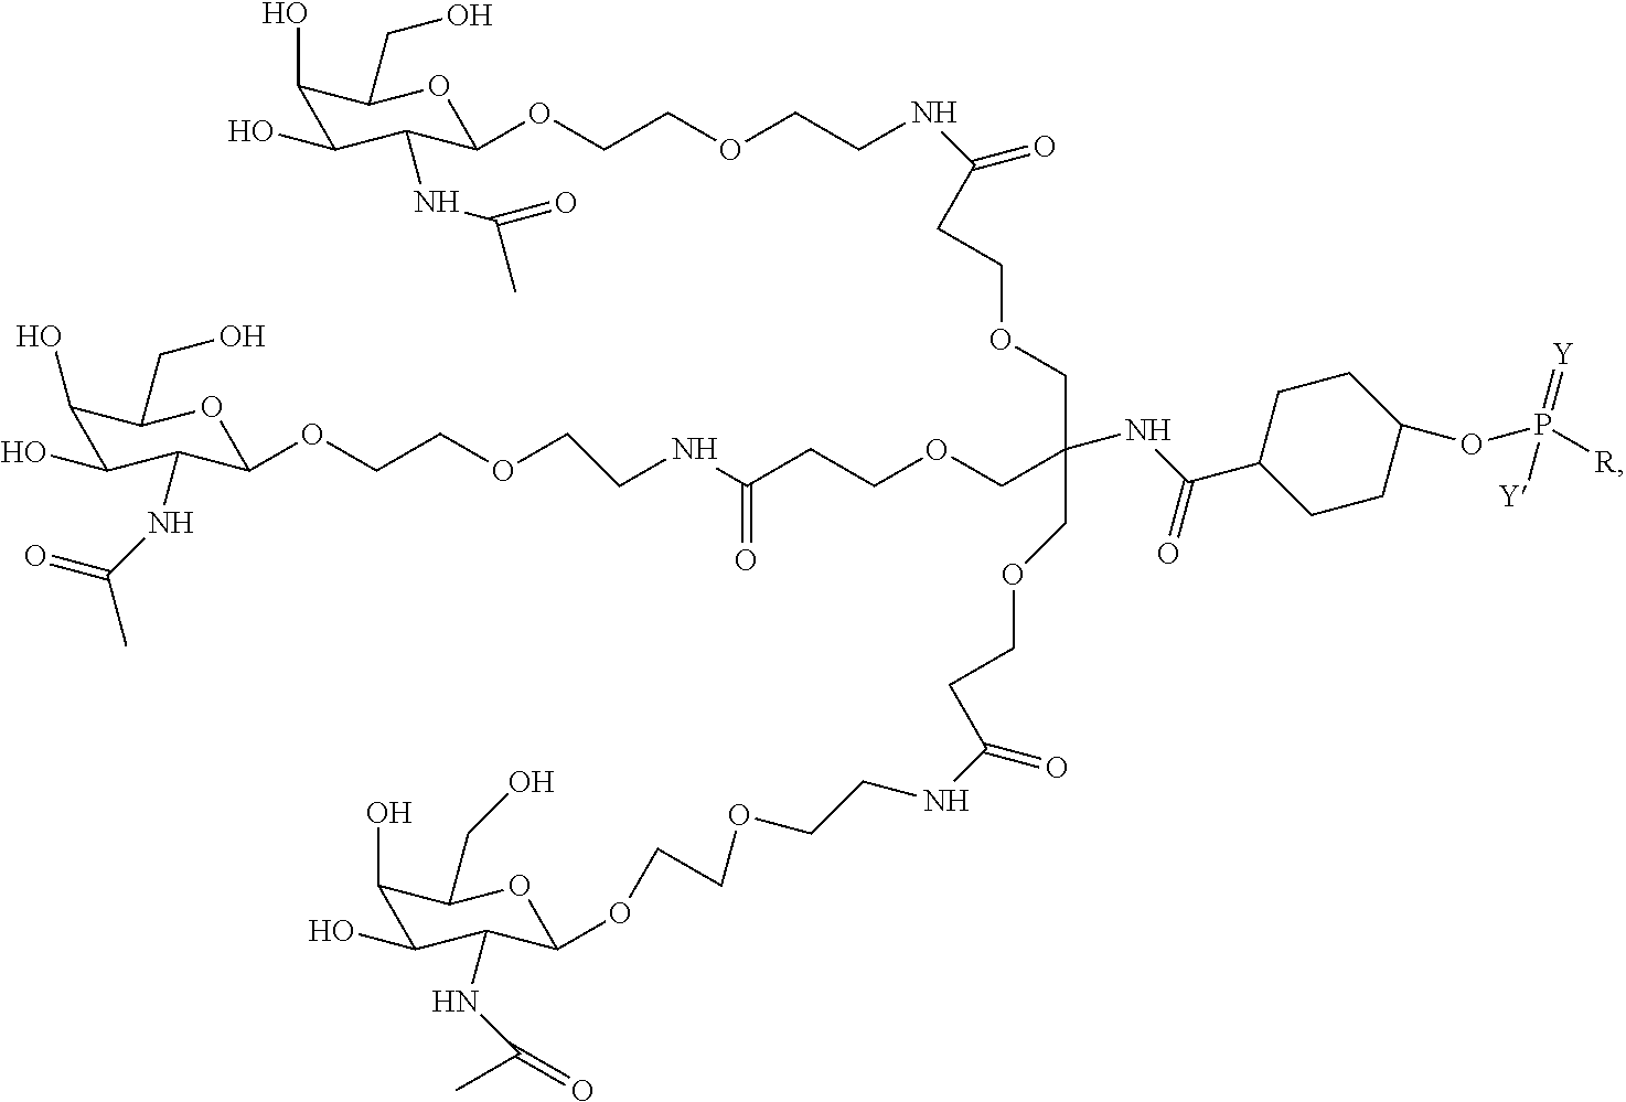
C1(O)C(O)C(NC(=O)C)C(OCCOCCNC(=O)CCOCC(NC(C2CCC(OP([R])(=[Y])[Y])CC2)=O)(COCCC(=O)NCCOCCOC2C(NC(C)=O)C(O)C(O)C(CO)O2)COCCC(NCCOCCOC2C(NC(C)=O)C(O)C(O)C(CO)O2)=O)OC1CO
